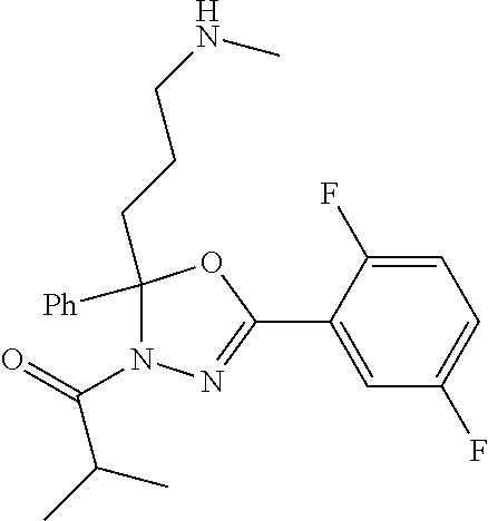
C1([Ph])(CCCNC)N(C(=O)C(C)C)N=C(C2=CC(F)=CC=C2F)O1
